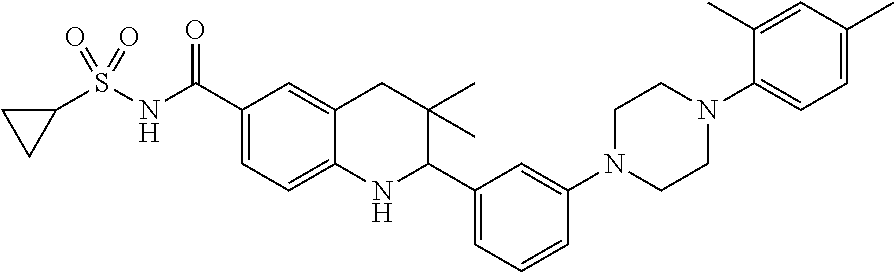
N(C(C1=CC=C2C(=C1)CC(C)(C)C(C1=CC=CC(N3CCN(C4=CC=C(C)C=C4C)CC3)=C1)N2)=O)S(C1CC1)(=O)=O
